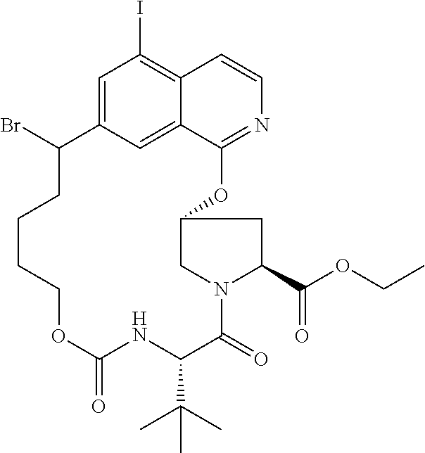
C1=C2C=C3C(=C1I)C=CN=C3OC1CN(C(=O)C(C(C)(C)C)NC(=O)OCCCCC2Br)C(C(OCC)=O)C1
